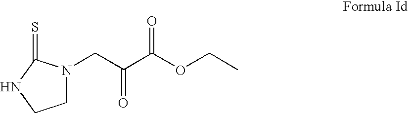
C1N(CC(C(OCC)=O)=O)C(=S)NC1
